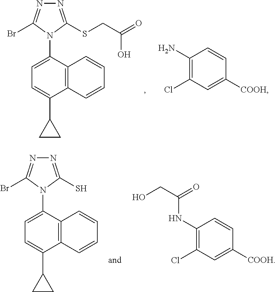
C12=C(C(N3C(SCC(=O)O)=NN=C3Br)=CC=C1C1CC1)C=CC=C2.C1(N)=C(Cl)C=C([COOH])C=C1.C12=C(C(N3C(S)=NN=C3Br)=CC=C1C1CC1)C=CC=C2.C1(NC(CO)=O)=C(Cl)C=C([COOH])C=C1
